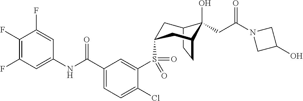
C12CCC(CC(S(C3=CC(C(NC4=CC(F)=C(F)C(F)=C4)=O)=CC=C3Cl)(=O)=O)C1)C2(O)CC(N1CC(O)C1)=O
